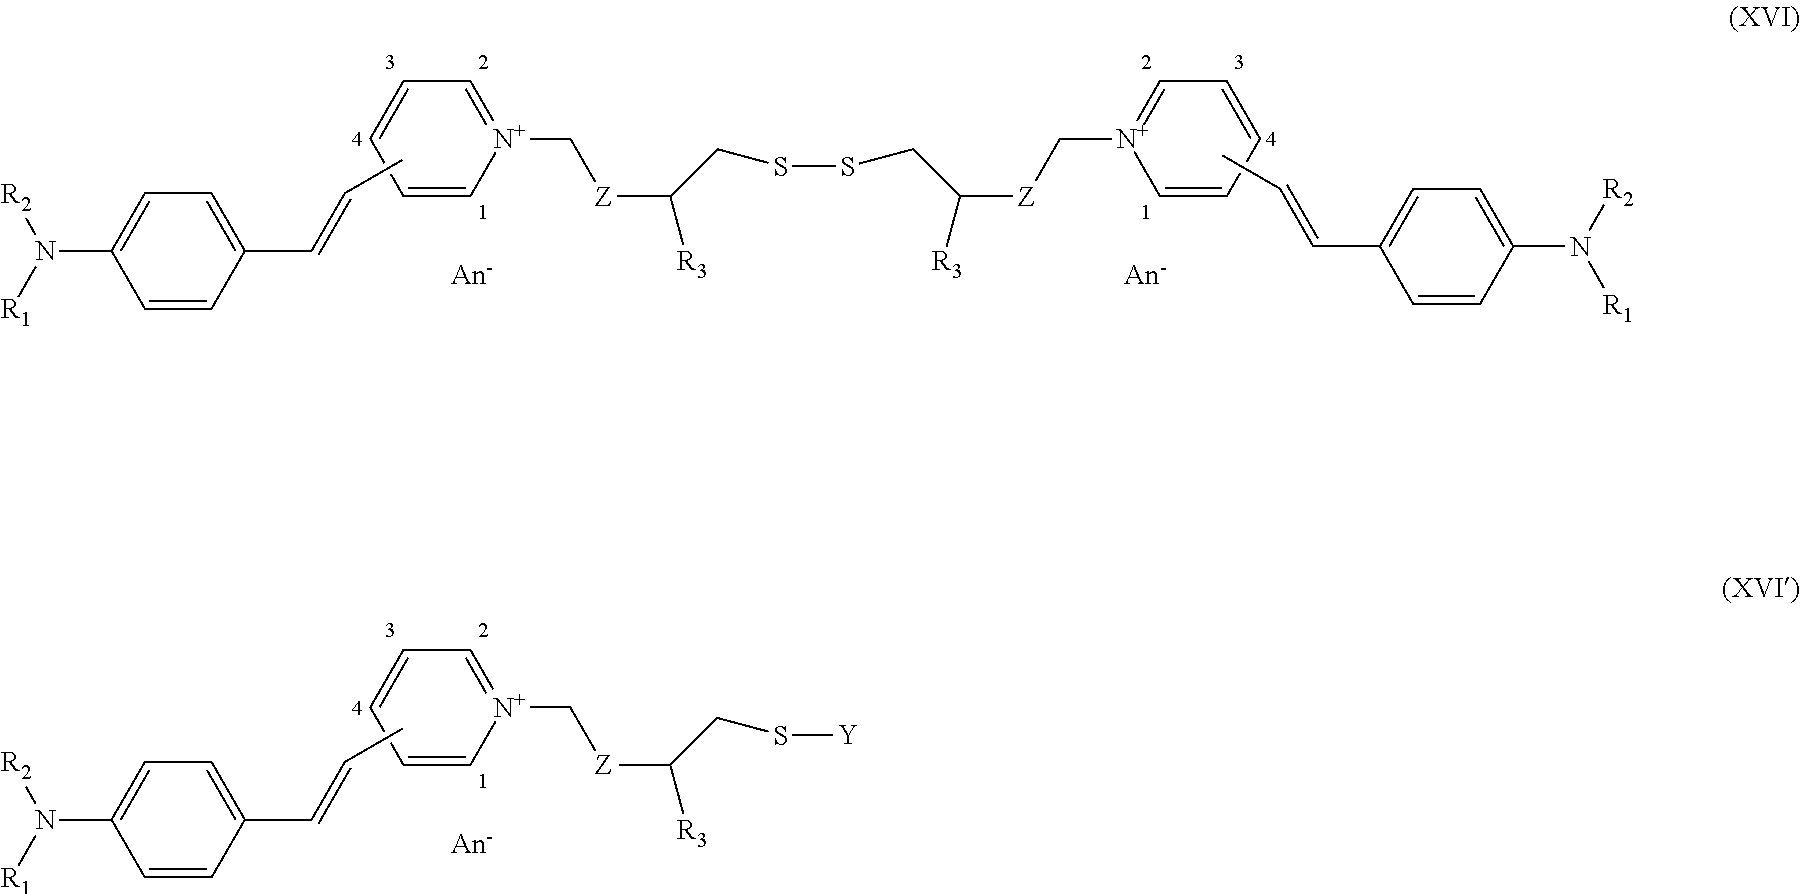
C1=CC(C=CC)=CC=C1N([R1])[R2].C1=C[N+](C[Z]C([R3])CSSCC([R3])[Z]C[N+]2=CC=CC=C2)=CC=C1.CC=CC1=CC=C(N([R1])[R2])C=C1.C1=CC(C=CC)=CC=C1N([R1])[R2].C1=C[N+](C[Z]C([R3])CS[Y])=CC=C1
